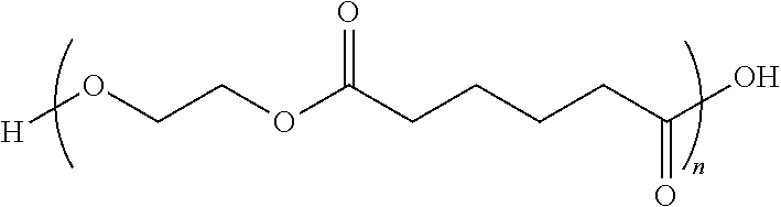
[H]OCCOC(CCCCC(O)=O)=O
